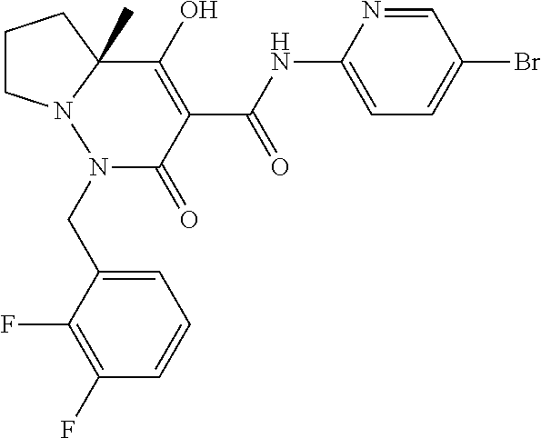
C1CN2C(C)(C1)C(O)=C(C(=O)NC1=CC=C(Br)C=N1)C(=O)N2CC1=CC=CC(F)=C1F
